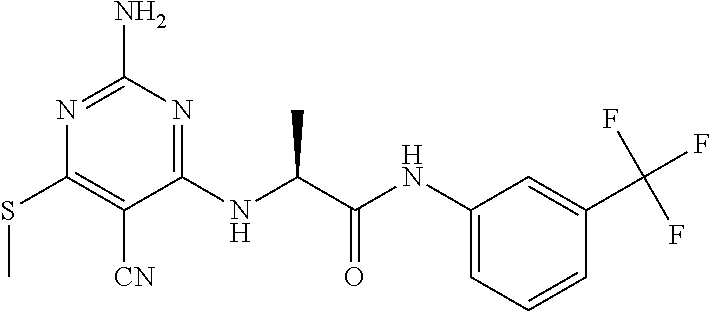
C1(NC(C(NC2=CC=CC(C(F)(F)F)=C2)=O)C)=NC(N)=NC(SC)=C1[CN]
